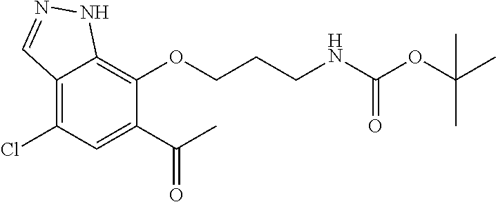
C12=C(Cl)C=C(C(C)=O)C(OCCCNC(=O)OC(C)(C)C)=C1NN=C2
